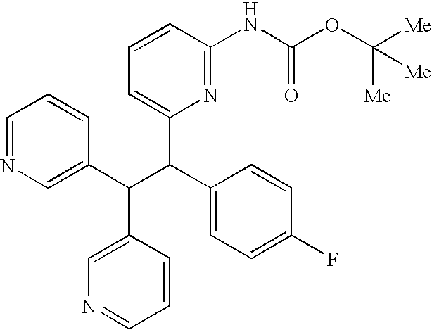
C1=NC=C(C(C(C2=CC=C(F)C=C2)C2=CC=CC(NC(=O)OC([Me])([Me])[Me])=N2)C2=CN=CC=C2)C=C1
